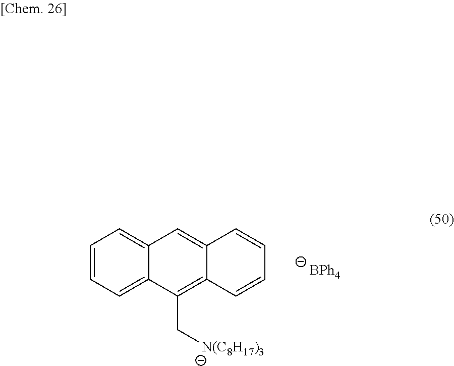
[BPh4].C1=CC=C2C(=C1)C=C1C(=C2C[N(C8H17)3])C=CC=C1
